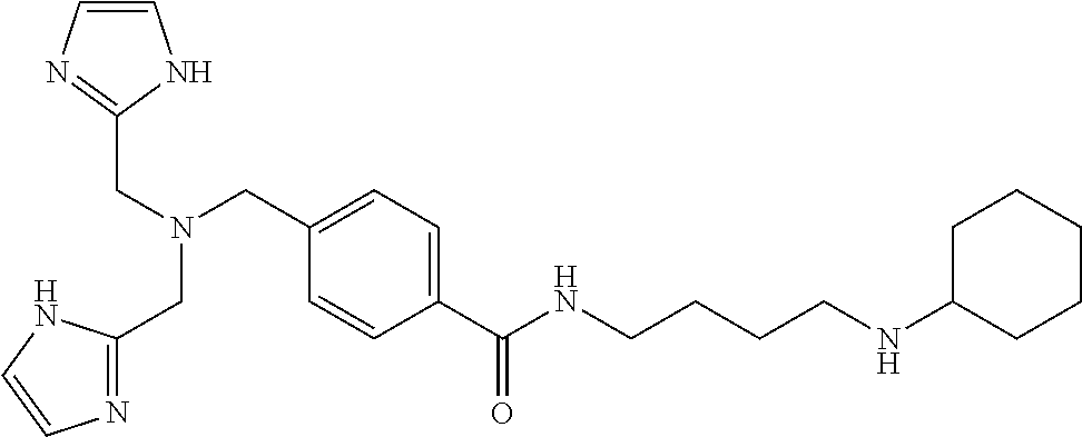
C1=CN=C(CN(CC2=CC=C(C(NCCCCNC3CCCCC3)=O)C=C2)CC2=NC=CN2)N1
